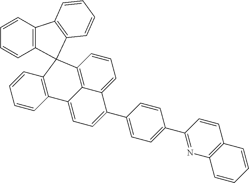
C12=C(C=CC=C1)C1=C(C=CC=C1)C21C2=C3C(=CC=C2)C(C2=CC=C(C4=NC5=C(C=C4)C=CC=C5)C=C2)=CC=C3C2=C1C=CC=C2
